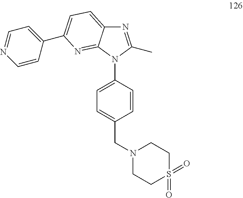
N1=C(C)N(C2=CC=C(CN3CCS(=O)(=O)CC3)C=C2)C2=NC(C3=CC=NC=C3)=CC=C12
